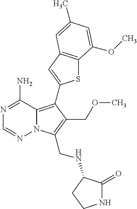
C1(N)=NC=NN2C1=C(C1=CC3=C(S1)C(OC)=CC(C)=C3)C(COC)=C2CNC1C(=O)NCC1
